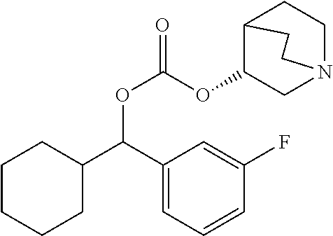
C(OC(OC1CN2CCC1CC2)=O)(C1CCCCC1)C1=CC=CC(F)=C1
